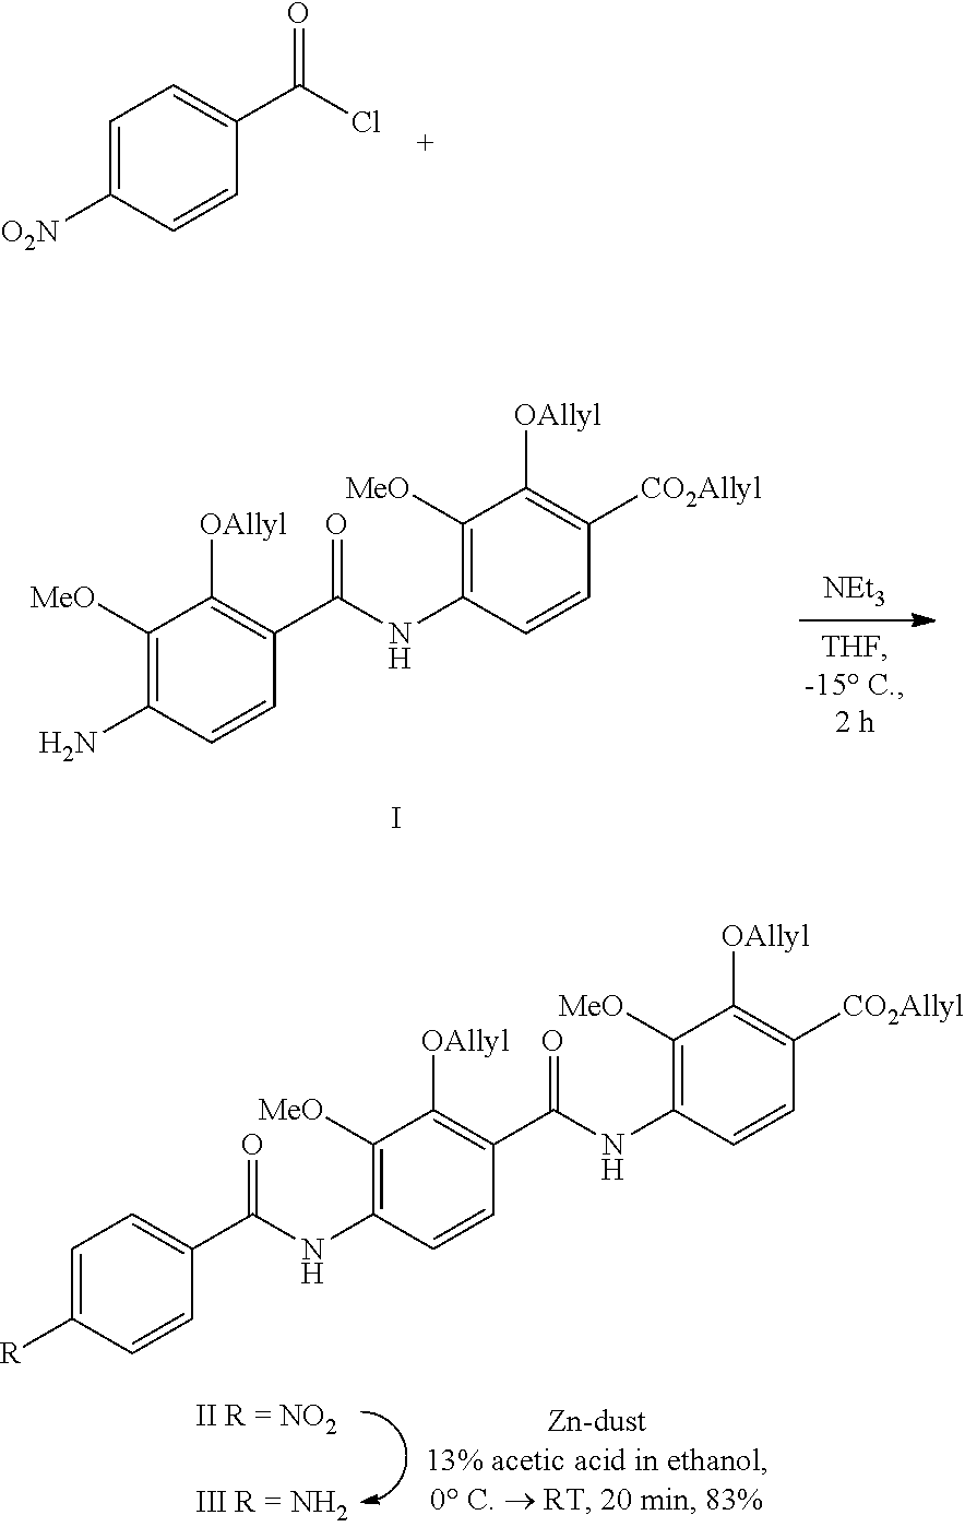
ClC(C1=CC=C([O2N])C=C1)=O.C1([MeO])=C(NC(C2=C([OAllyl])C([MeO])=C(N)C=C2)=O)C=CC([CO2Allyl])=C1[OAllyl].I.[NEt3].C1([MeO])=C(NC(C2=C([OAllyl])C([MeO])=C(NC(C3=CC=C([R])C=C3)=O)C=C2)=O)C=CC([CO2Allyl])=C1[OAllyl]
